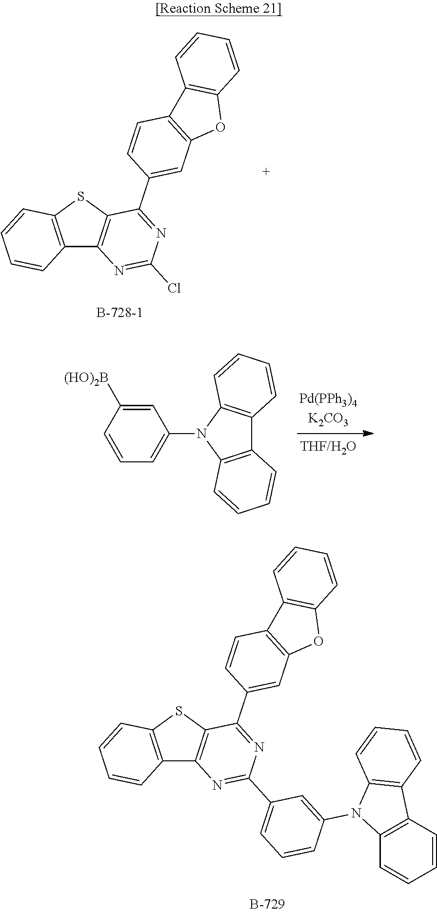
C12=C(SC3=C1C=CC=C3)C(C1=CC3=C(C=C1)C1=C(O3)C=CC=C1)=NC(Cl)=N2.C1=C([(HO)2B])C=CC=C1N1C2=C(C3=C1C=CC=C3)C=CC=C2.C12=C(SC3=C1C=CC=C3)C(C1=CC3=C(C=C1)C1=C(O3)C=CC=C1)=NC(C1=CC=CC(N3C4=C(C5=C3C=CC=C5)C=CC=C4)=C1)=N2
